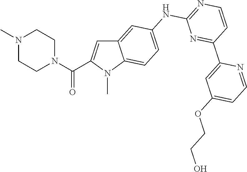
C12=CC(NC3=NC=CC(C4=CC(OCCO)=CC=N4)=N3)=CC=C1N(C)C(C(N1CCN(C)CC1)=O)=C2
